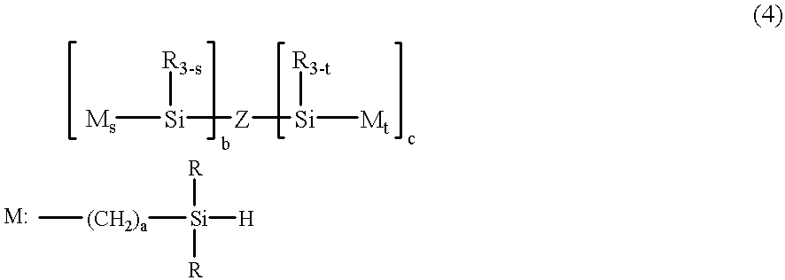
[Ms][Si]([R3-s])[Z][Si]([R3-t])[Mt].C[(CH2)a][Si]([R])([R])[H]
